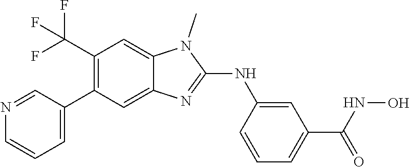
C1=C(C2=C(C(F)(F)F)C=C3C(=C2)N=C(NC2=CC(C(NO)=O)=CC=C2)N3C)C=NC=C1
